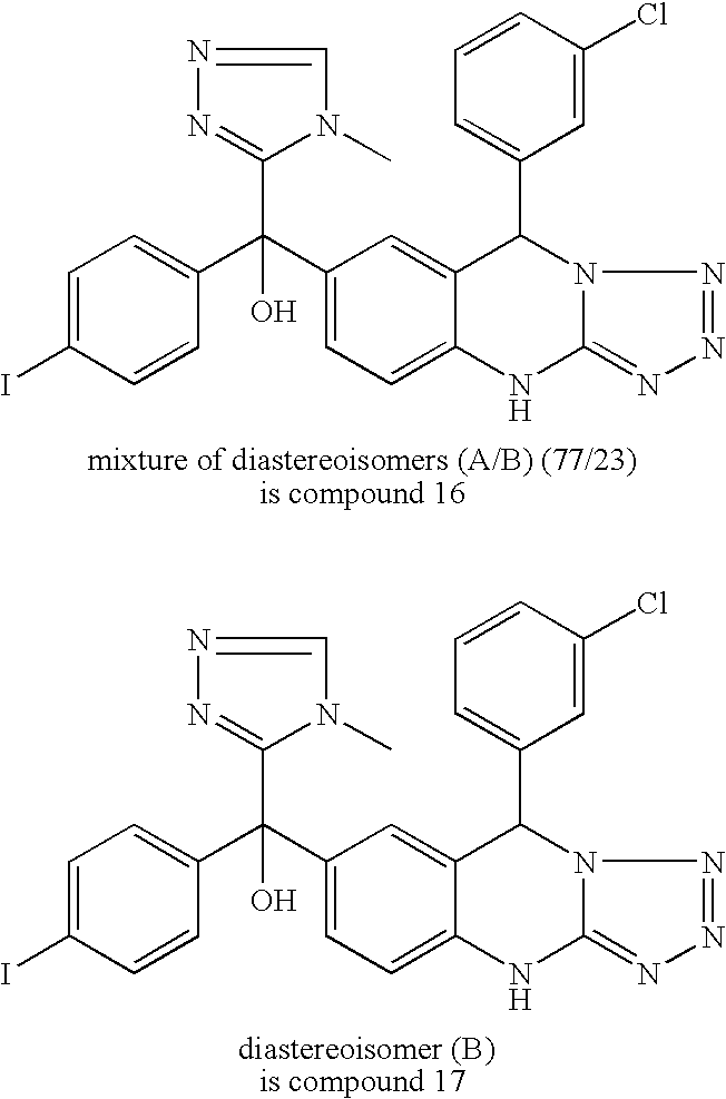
C1(C(C2=CC=C3C(=C2)C(C2=CC=CC(Cl)=C2)N2C(=NN=N2)N3)(C2=CC=C(I)C=C2)O)=NN=CN1C.C1(C(C2=CC=C3C(=C2)C(C2=CC=CC(Cl)=C2)N2C(=NN=N2)N3)(C2=CC=C(I)C=C2)O)=NN=CN1C
